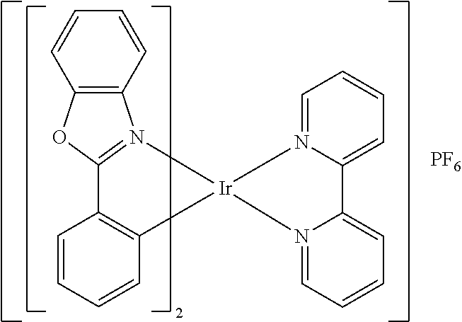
[PF6].C12=C(OC3=N1[Ir]1(C4=C3C=CC=C4)N3=CC=CC=C3C3=CC=CC=N31)C=CC=C2
